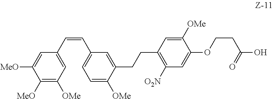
C1([MeO])=C([OMe])C=C(C=CC2=CC=C([OMe])C(CCC3=C([O2N])C=C(OCCC(O)=O)C([OMe])=C3)=C2)C=C1[MeO]
